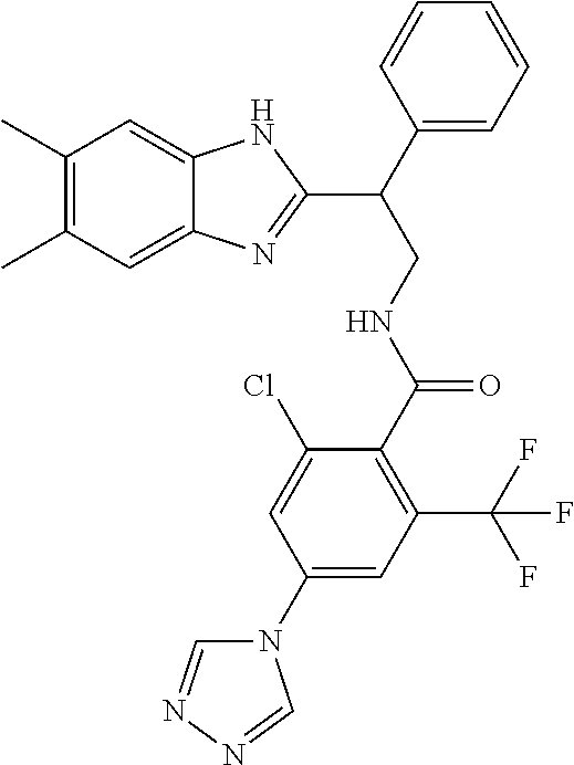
C1(C)=C(C)C=C2C(=C1)N=C(C(CNC(C1=C(C(F)(F)F)C=C(N3C=NN=C3)C=C1Cl)=O)C1=CC=CC=C1)N2
